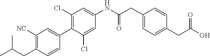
C1([NC])=C(CC(C)C)C=CC(C2=C(Cl)C=C(NC(CC3=CC=C(CC(=O)O)C=C3)=O)C=C2Cl)=C1
